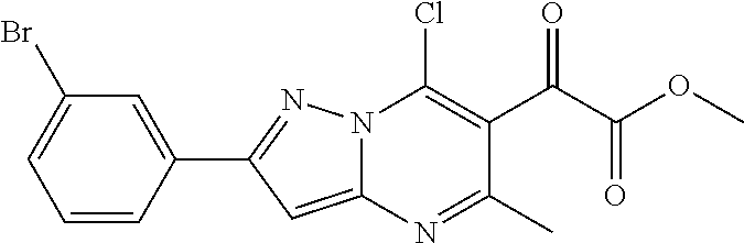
C1(Br)=CC=CC(C2=NN3C(=C2)N=C(C)C(C(C(OC)=O)=O)=C3Cl)=C1
